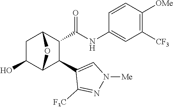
C1(O)C2C(C3=CN([Me])N=C3[F3C])C(C(NC3=CC([CF3])=C([OMe])C=C3)=O)C(C1)O2
